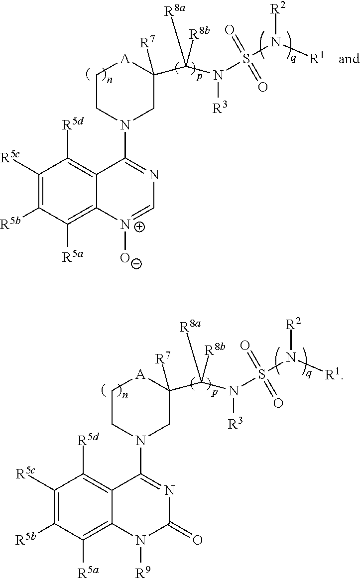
C1CN(C2=NC=[N+]([O-])C3=C([R5a])C([R5b])=C([R5c])C([R5d])=C23)CC(C(N([R3])S(=O)(N([R1])[R2])=O)([R8b])[R8a])([R7])[A]1.C1CN(C2=NC(=O)N([R9])C3=C([R5a])C([R5b])=C([R5c])C([R5d])=C23)CC(C(N([R3])S(=O)(N([R1])[R2])=O)([R8b])[R8a])([R7])[A]1
